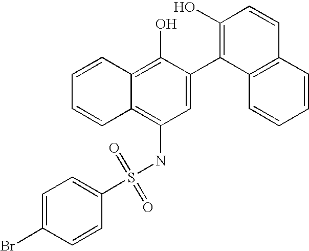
C1=C(Br)C=CC(S(NC2=C3C(=C(O)C(C4=C(O)C=CC5=C4C=CC=C5)=C2)C=CC=C3)(=O)=O)=C1
